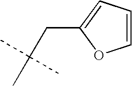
C1=CC=C(CC(C)(C)C)O1
